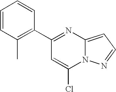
C1(C2=NC3=CC=NN3C(Cl)=C2)=C(C)C=CC=C1
